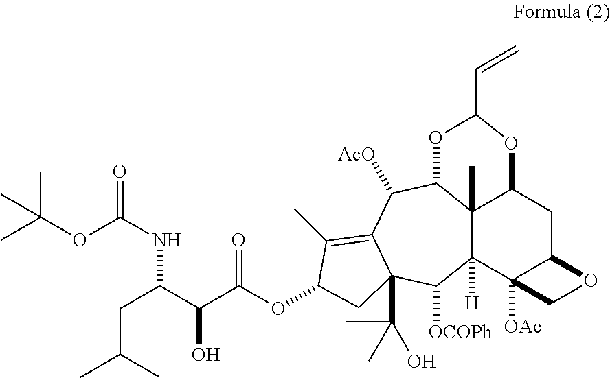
C12(C)C3([H])C4([OAc])C(CC1OC(C=C)OC2C([AcO])C1=C(C)C(OC(C(C(CC(C)C)NC(=O)OC(C)(C)C)O)=O)CC1(C(C)(O)C)C3[OCOPh])OC4
